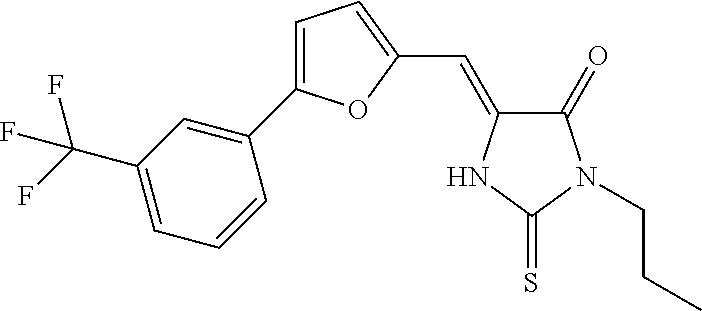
C1=C(C2=CC(C(F)(F)F)=CC=C2)OC(C=C2C(=O)N(CCC)C(=S)N2)=C1
